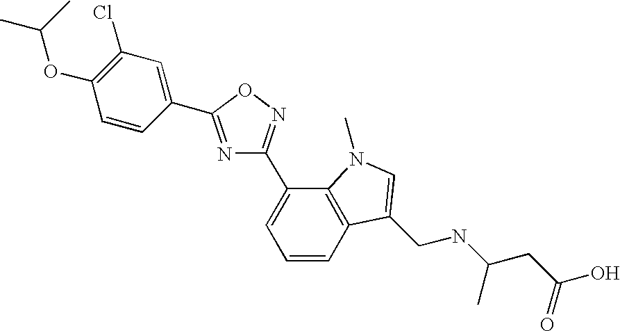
C1=CC2=C(C(C3=NOC(C4=CC(Cl)=C(OC(C)C)C=C4)=N3)=C1)N(C)C=C2CNC(CC(O)=O)C
